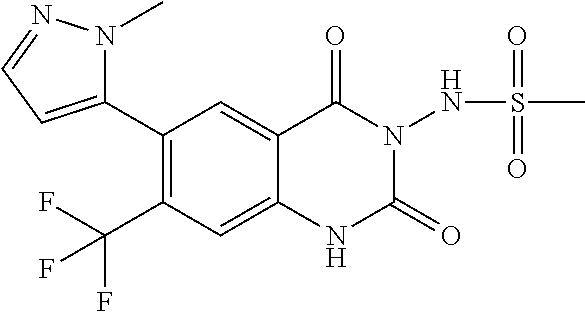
C1(C2=CC=NN2C)=C(C(F)(F)F)C=C2C(=C1)C(=O)N(NS(C)(=O)=O)C(=O)N2
